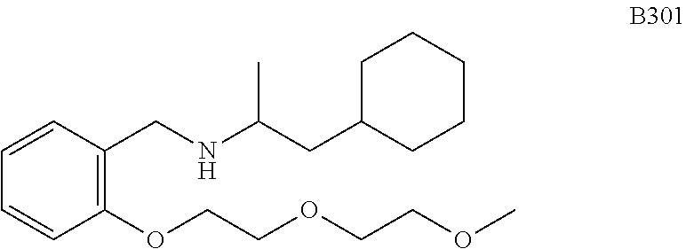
C1=CC=CC(OCCOCCOC)=C1CNC(CC1CCCCC1)C
